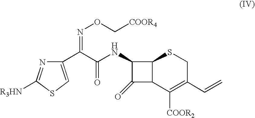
C12C(C([COOR2])=C(C=C)CS1)C(=O)C2NC(C(=NOC[COOR4])C1=CSC([R3HN])=N1)=O
